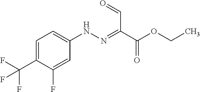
C1=C(C(F)(F)F)C(F)=CC(NN=C(C(OCC)=O)C=O)=C1
